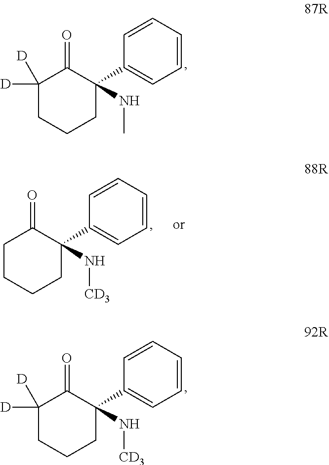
C1([D])([D])CCCC(C2=CC=CC=C2)(NC)C1=O.C1([D])([D])CCCC(C2=CC=CC=C2)(N[CD3])C1=O.C1CCCC(C2=CC=CC=C2)(N[CD3])C1=O
